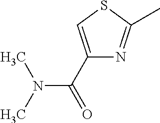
C1(C(=O)N(C)C)=CSC(C)=N1
